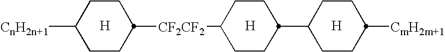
[H].[H].[H].C1CC(C2CCC([CmH2m+1])CC2)CCC1[CF2CF2]C1CCC([CnH2n+1])CC1
